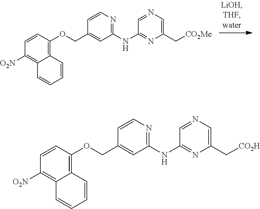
C1=CC(OCC2=CC(NC3=NC(C[CO2Me])=CN=C3)=NC=C2)=C2C(=C1[O2N])C=CC=C2.C1=CC(OCC2=CC(NC3=NC(C[CO2H])=CN=C3)=NC=C2)=C2C(=C1[O2N])C=CC=C2
